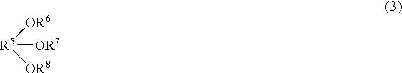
[R5]([OR7])([OR6])[OR8]
